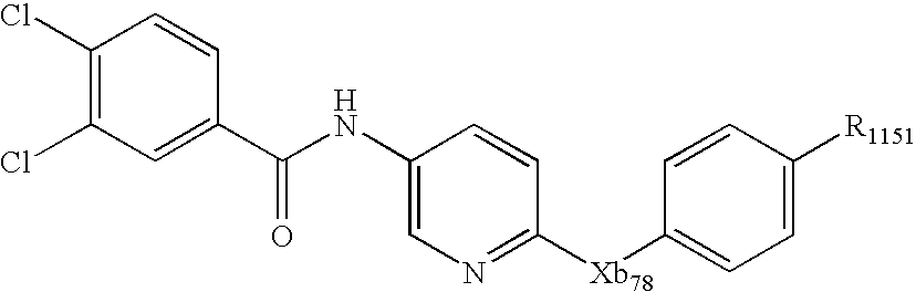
C1(Cl)=C(Cl)C=C(C(NC2=CN=C([Xb78]C3=CC=C([R1151])C=C3)C=C2)=O)C=C1
